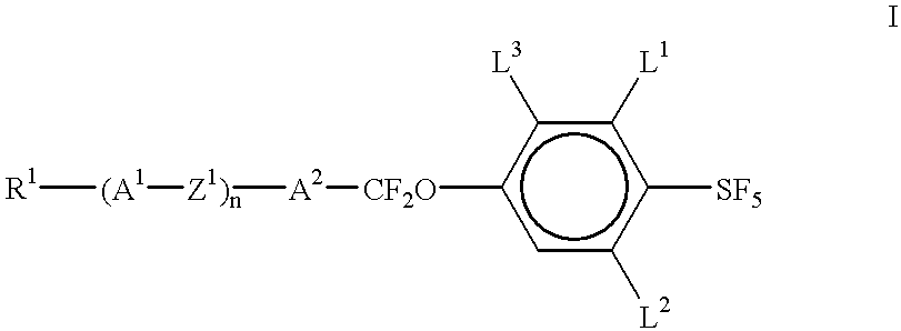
[R1][(A1][Z1)n][A2][CF2O]c1cc([L2])c([SF5])c([L1])c1[L3]
